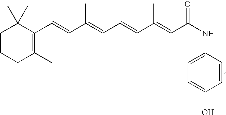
C1CCC(C)=C(C=CC(=CC=CC(=CC(=O)NC2=CC=C(O)C=C2)C)C)C1(C)C
